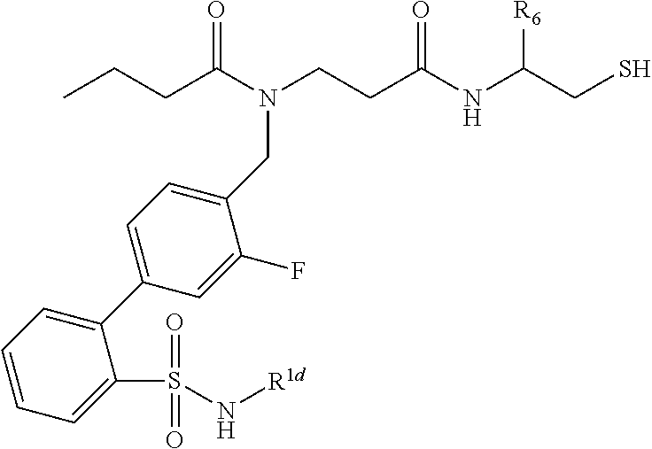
CCCC(N(CCC(NC(CS)[R6])=O)CC1=CC=C(C2=CC=CC=C2S(N[R1d])(=O)=O)C=C1F)=O
